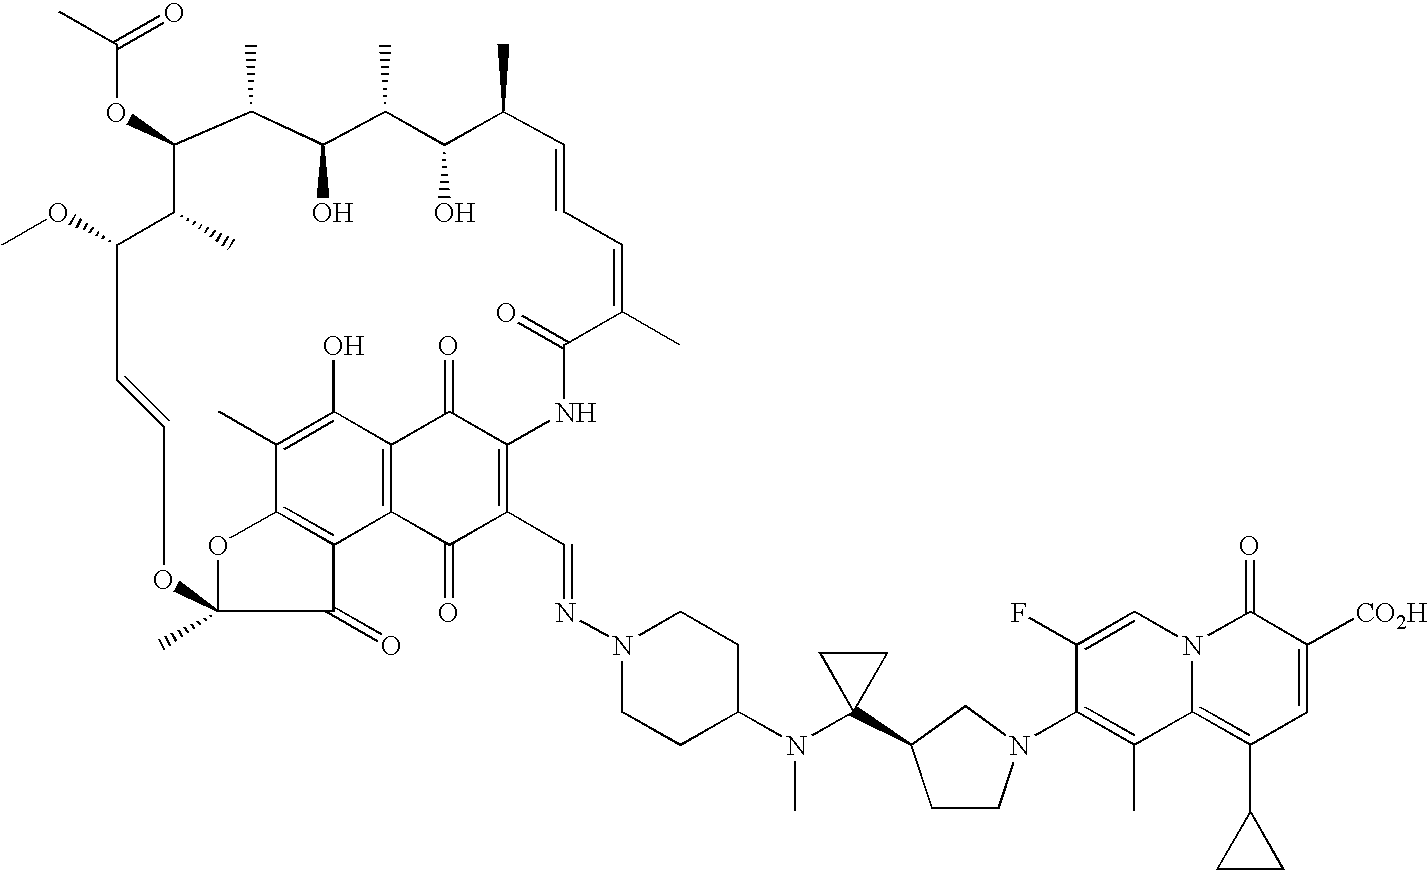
O(C1C(C)C(O)C(C)C(O)C(C)C=CC=C(C)C(=O)NC2=C(C=NN3CCC(N(C4(C5CCN(C6=C(C)C7=C(C8CC8)C=C([CO2H])C(=O)N7C=C6F)C5)CC4)C)CC3)C(=O)C3=C(C2=O)C(O)=C(C)C2=C3C(=O)C(C)(O2)OC=CC(OC)C1C)C(C)=O
